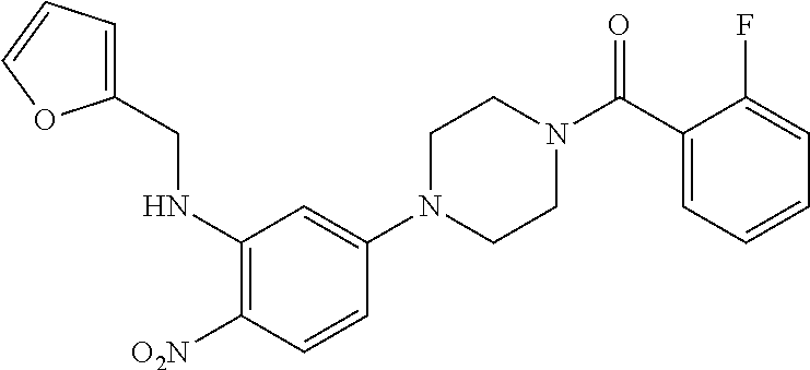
C1N(C2=CC(NCC3=CC=CO3)=C([O2N])C=C2)CCN(C(C2=CC=CC=C2F)=O)C1
